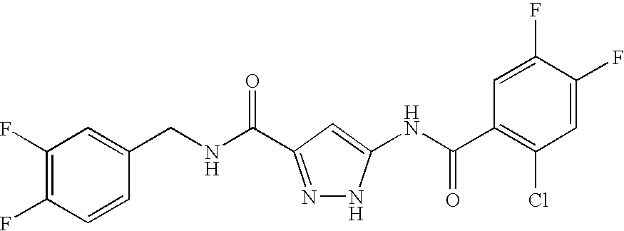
C(NC(=O)C1=NNC(NC(C2=C(Cl)C=C(F)C(F)=C2)=O)=C1)C1=CC(F)=C(F)C=C1
